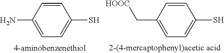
C1=CC(N)=CC=C1S.C1=CC(C[HOOC])=CC=C1S
